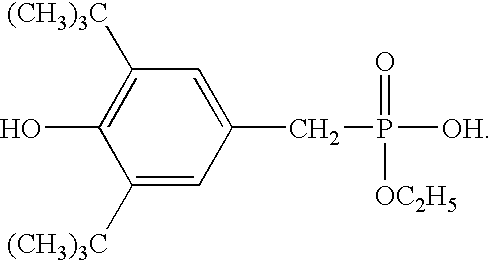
C1([(CH3)3C])=CC(CP(=O)([OC2H5])[OH])=CC([(CH3)3C])=C1O
